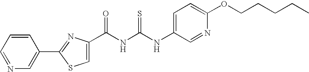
N(C(NC(=O)C1=CSC(C2=CN=CC=C2)=N1)=S)C1=CC=C(OCCCCC)N=C1
